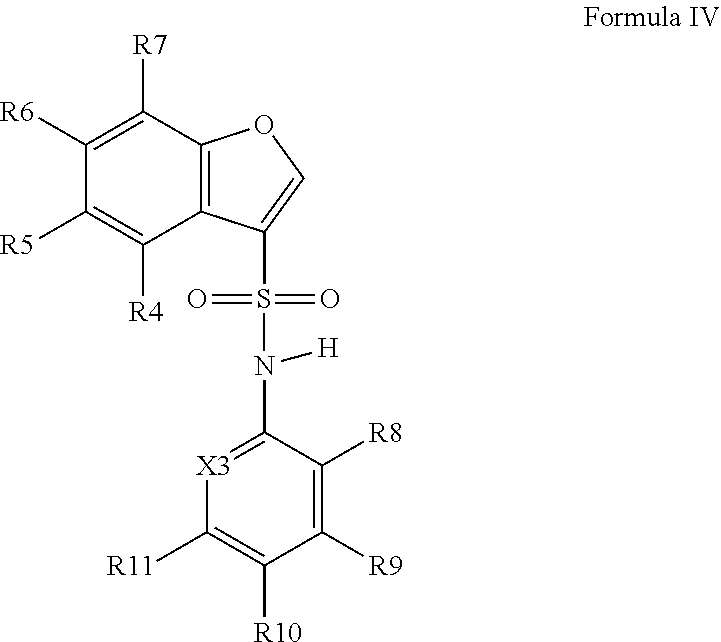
C1([R6])=C([R7])C2=C(C([R4])=C1[R5])C(S(N(C1=[X3]C([R11])=C([R10])C([R9])=C1[R8])[H])(=O)=O)=CO2
